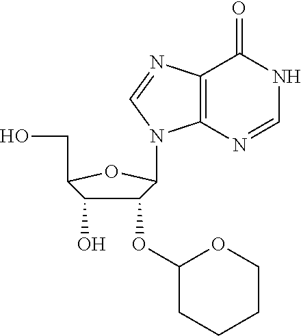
C1(OC2CCCCO2)C(O)C(CO)OC1N1C2=C(C(=O)NC=N2)N=C1
